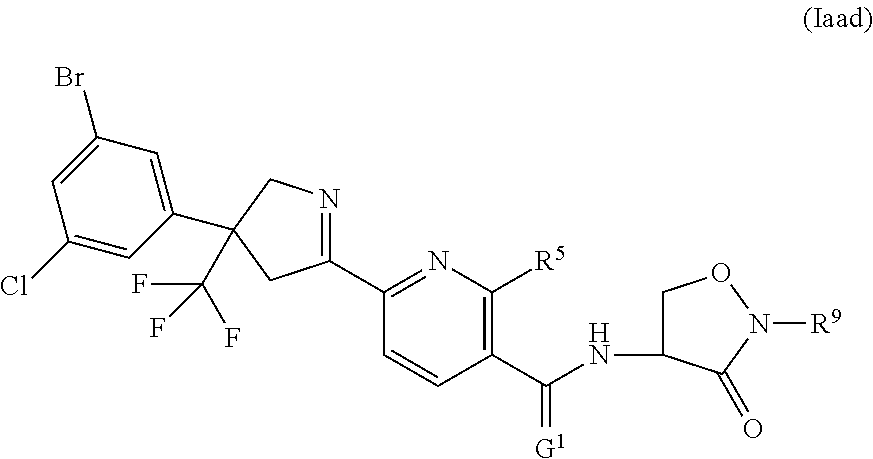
C1(C2=NC([R5])=C(C(=[G1])NC3CON([R9])C3=O)C=C2)=NCC(C2=CC(Br)=CC(Cl)=C2)(C(F)(F)F)C1
